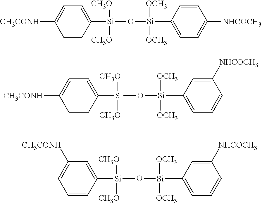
C1([CH3CONH])=CC=C([Si](O[Si]([OCH3])([OCH3])C2=CC=C([NHCOCH3])C=C2)([CH3O])[CH3O])C=C1.C1([CH3CONH])=CC=C([Si](O[Si]([OCH3])([OCH3])C2=CC=CC([NHCOCH3])=C2)([CH3O])[CH3O])C=C1.C1=C([CH3CONH])C=C([Si](O[Si]([OCH3])([OCH3])C2=CC=CC([NHCOCH3])=C2)([CH3O])[CH3O])C=C1
